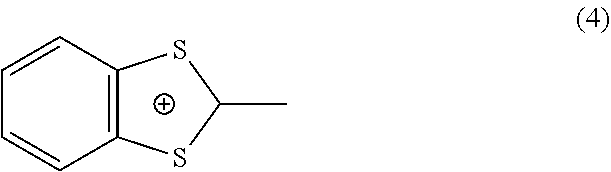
C1=CC=CC2=C1SC(C)S2
